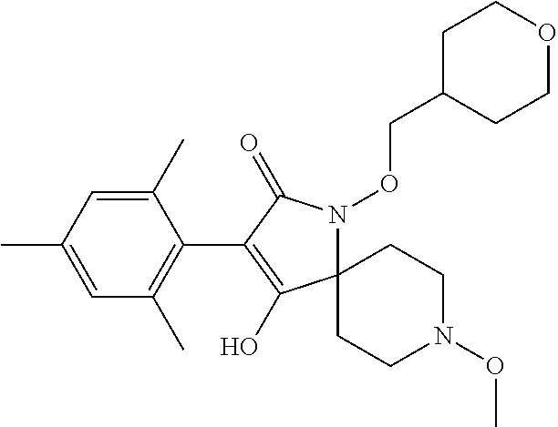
C12(N(OCC3CCOCC3)C(=O)C(C3=C(C)C=C(C)C=C3C)=C1O)CCN(OC)CC2
